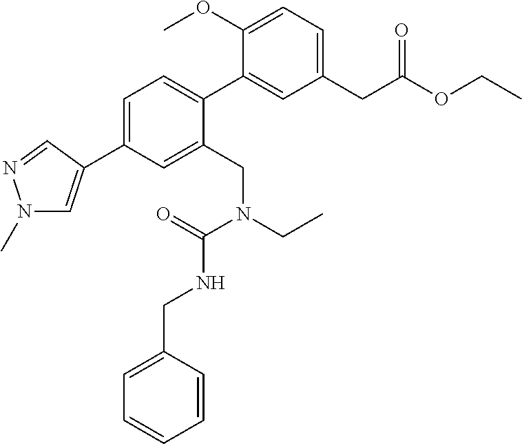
C1=C(C2=CN(C)N=C2)C=C(CN(CC)C(=O)NCC2=CC=CC=C2)C(C2=CC(CC(OCC)=O)=CC=C2OC)=C1
